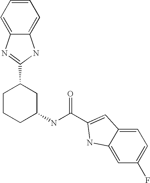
C1=C2C(=CC=C1F)C=C(C(NC1CC(C3=NC4=CC=CC=C4N3)CCC1)=O)N2
